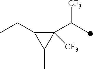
C1([CF3])(C(C)[CF3])C(CC)C1C
